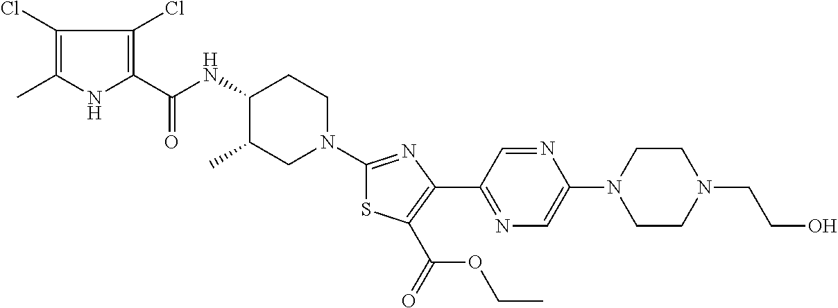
C1(Cl)=C(C)NC(C(NC2C(C)CN(C3=NC(C4=NC=C(N5CCN(CCO)CC5)N=C4)=C(C(=O)OCC)S3)CC2)=O)=C1Cl
